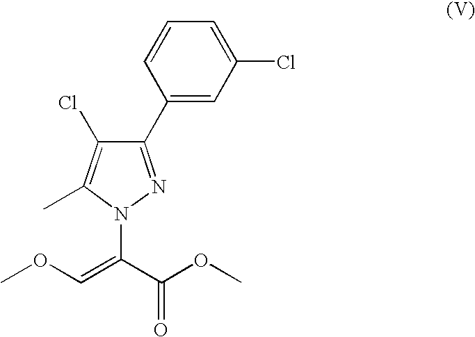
C1(C2=CC(Cl)=CC=C2)=NN(C(C(OC)=O)=COC)C(C)=C1Cl
